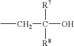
CCC(O)([R7])[R8]
